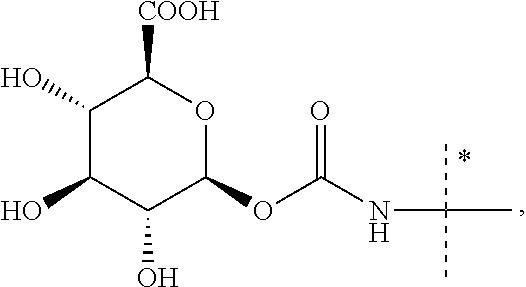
C1(O)C(O)C(O)C(OC(NC(C)(C)C)=O)OC1[COOH]
